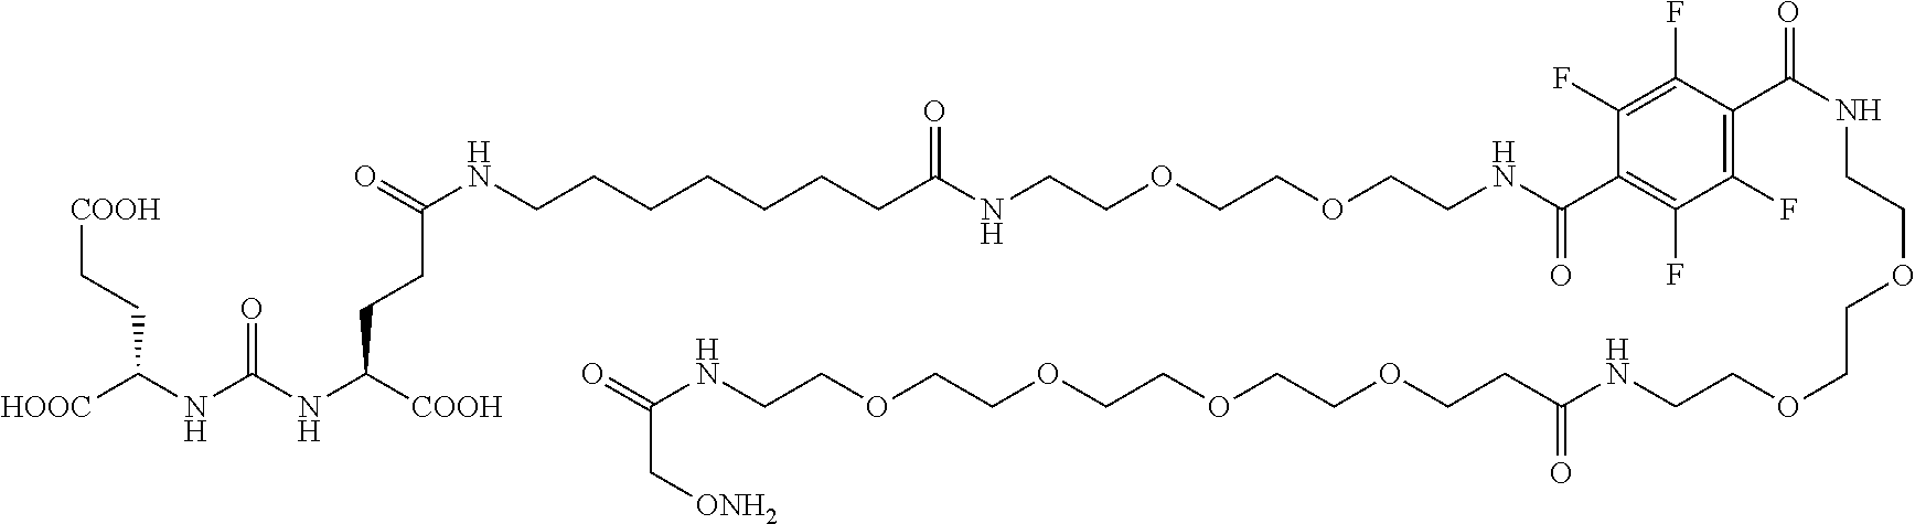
[COOH]CCC(NC(NC([COOH])CCC(NCCCCCCCC(NCCOCCOCCNC(C1=C(F)C(F)=C(C(=O)NCCOCCOCCNC(=O)CCOCCOCCOCCOCCNC(=O)C[ONH2])C(F)=C1F)=O)=O)=O)=O)[HOOC]
